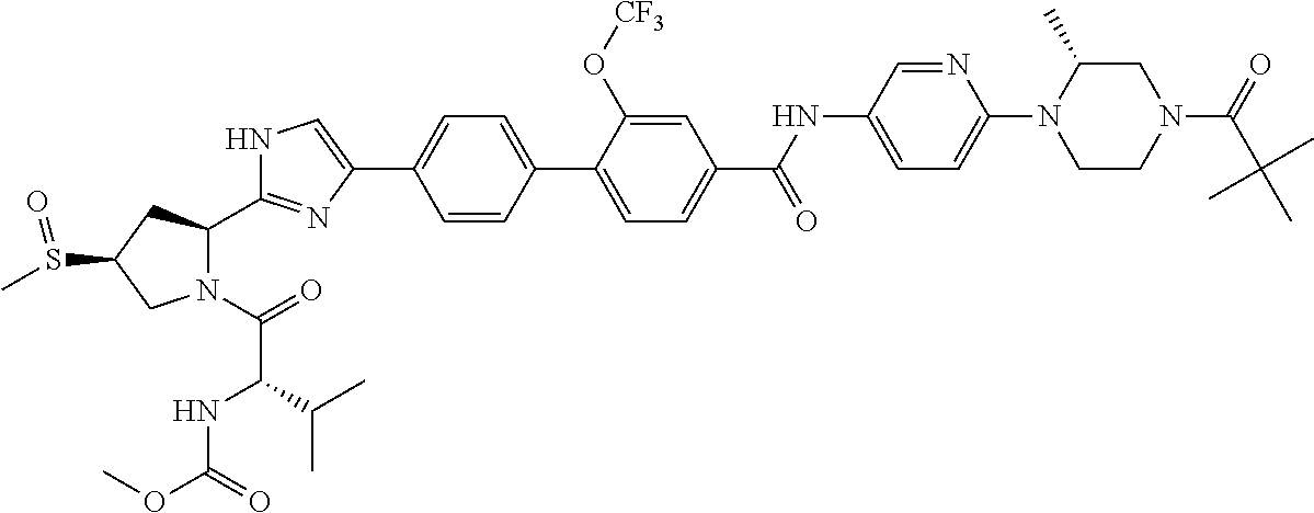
N1(C(=O)C(NC(OC)=O)C(C)C)C(C2=NC(C3=CC=C(C4=CC=C(C(NC5=CC=C(N6CCN(C(=O)C(C)(C)C)CC6C)N=C5)=O)C=C4O[CF3])C=C3)=CN2)CC(S(C)=O)C1
